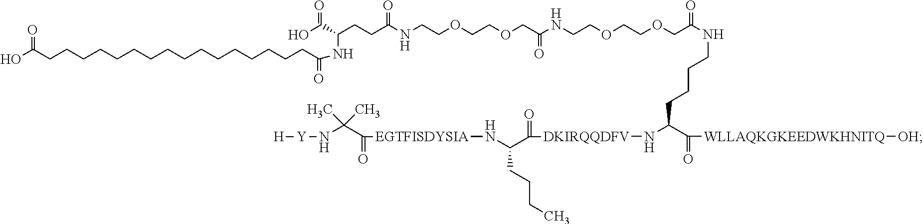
C(CCCC(C(=O)[WLLAQKGKEEDWKHNITQ][OH])N[DKIRQQDFV]C(C(CCCC)N[EGTFISDYSIA]C(C(N[Y][H])(C)C)=O)=O)NC(COCCOCCNC(COCCOCCNC(CCC(NC(CCCCCCCCCCCCCCCCC(O)=O)=O)C(=O)O)=O)=O)=O
